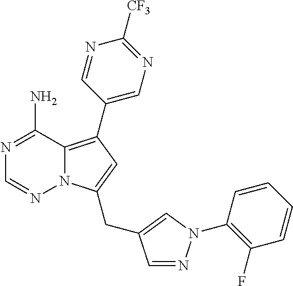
C1(C2=C3N(C(CC4=CN(C5=C(F)C=CC=C5)N=C4)=C2)N=CN=C3N)=CN=C([CF3])N=C1
